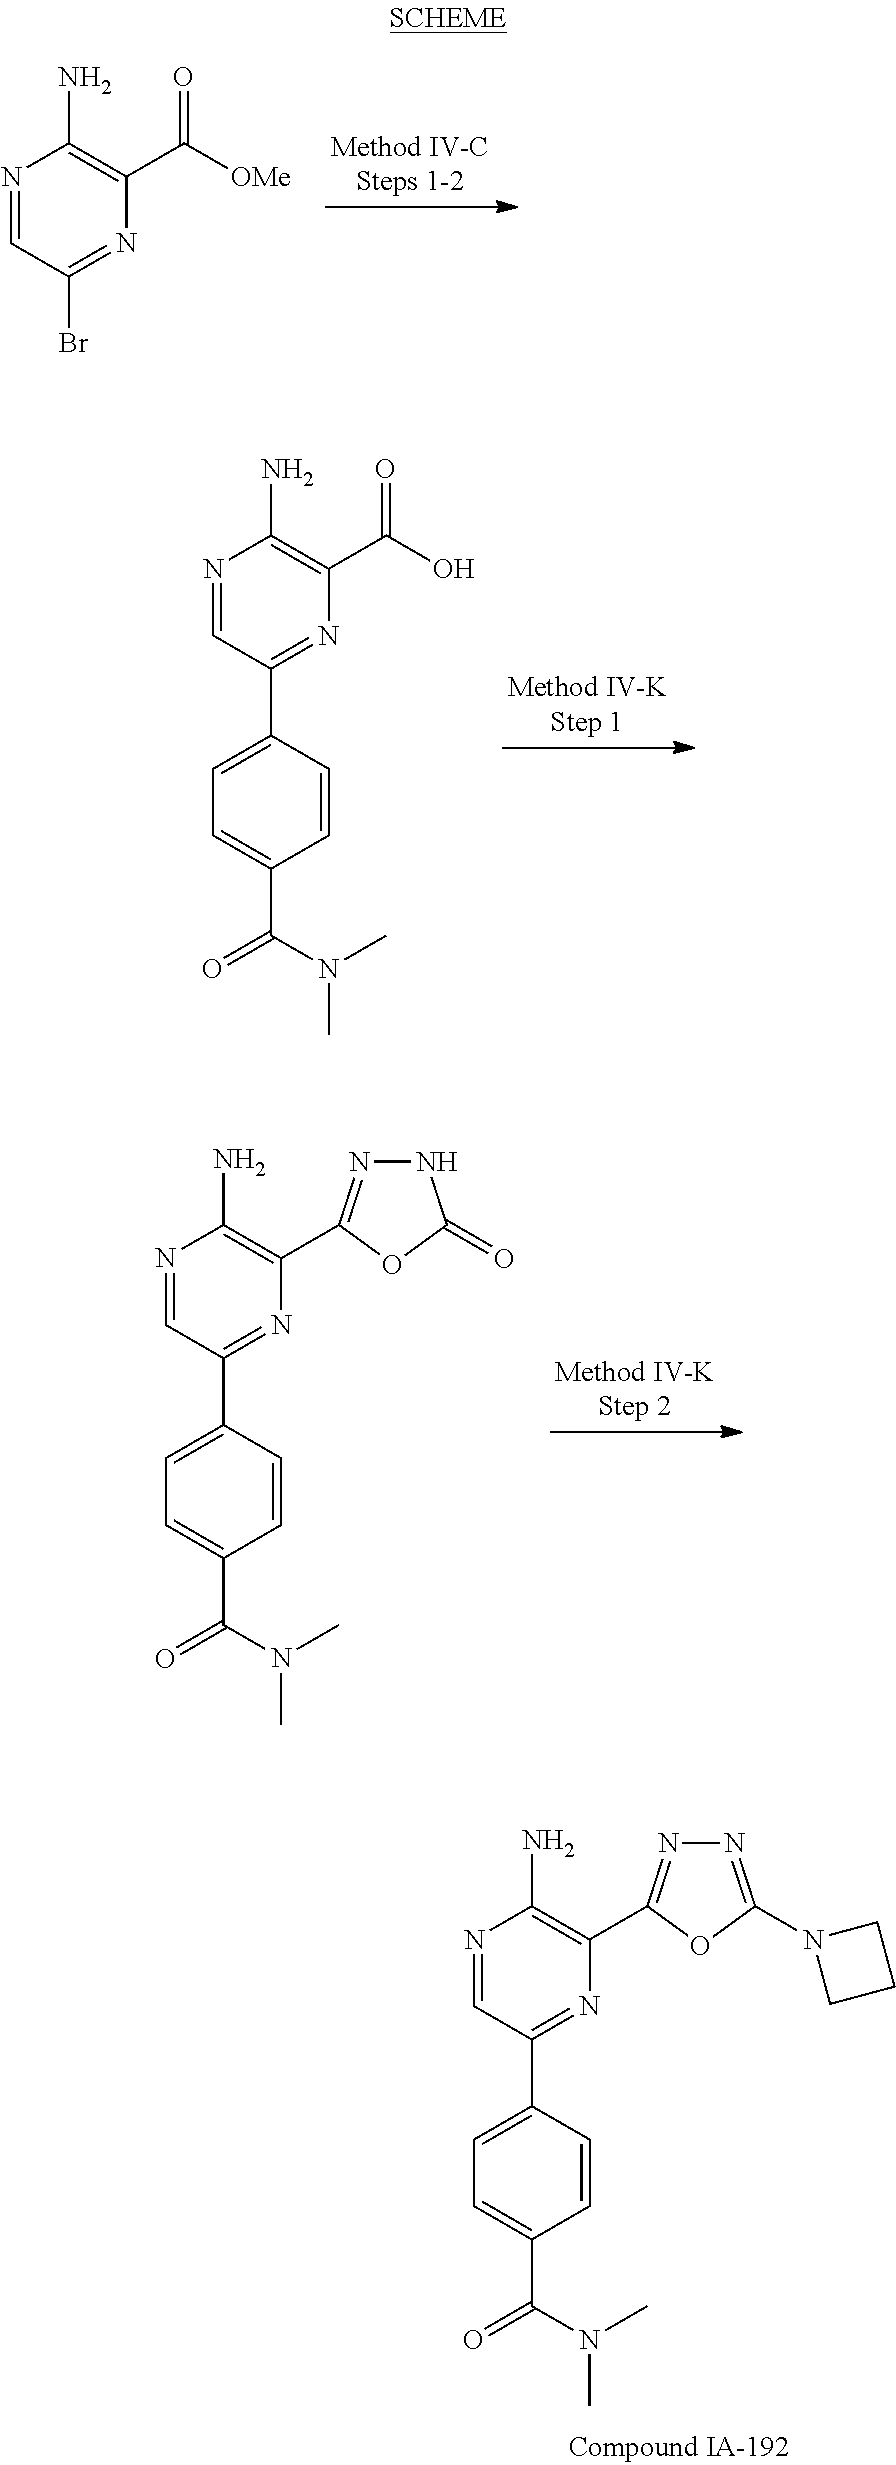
N1=CC(Br)=NC(C([OMe])=O)=C1N.N1=CC(C2=CC=C(C(=O)N(C)C)C=C2)=NC(C(O)=O)=C1N.N1=CC(C2=CC=C(C(=O)N(C)C)C=C2)=NC(C2=NNC(=O)O2)=C1N.N1=CC(C2=CC=C(C(=O)N(C)C)C=C2)=NC(C2=NN=C(N3CCC3)O2)=C1N
